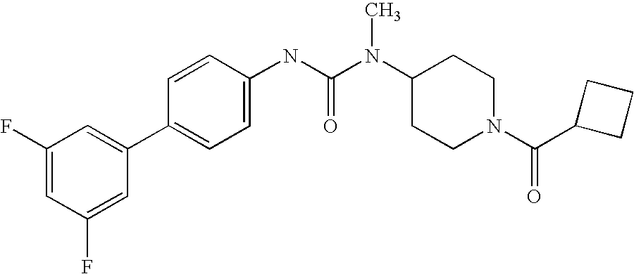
C1(F)=CC(F)=CC(C2=CC=C(NC(N(C3CCN(C(C4CCC4)=O)CC3)C)=O)C=C2)=C1
